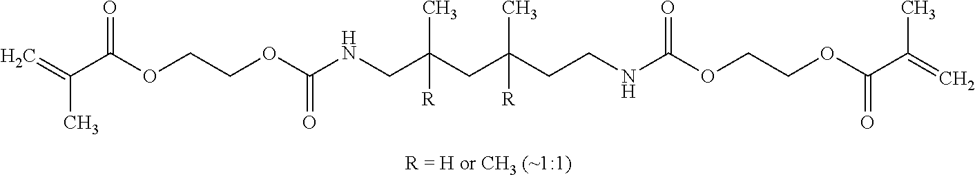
O=C(OCCOC(NCC(CC(CCNC(OCCOC(C(=C)C)=O)=O)(C)[R])(C)[R])=O)C(=C)C
